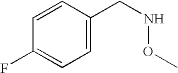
C1=C(CNOC)C=CC(F)=C1
